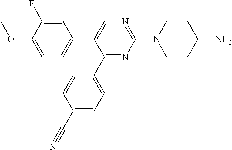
C1(C2=CN=C(N3CCC(N)CC3)N=C2C2=CC=C(C#N)C=C2)=CC=C(OC)C(F)=C1
